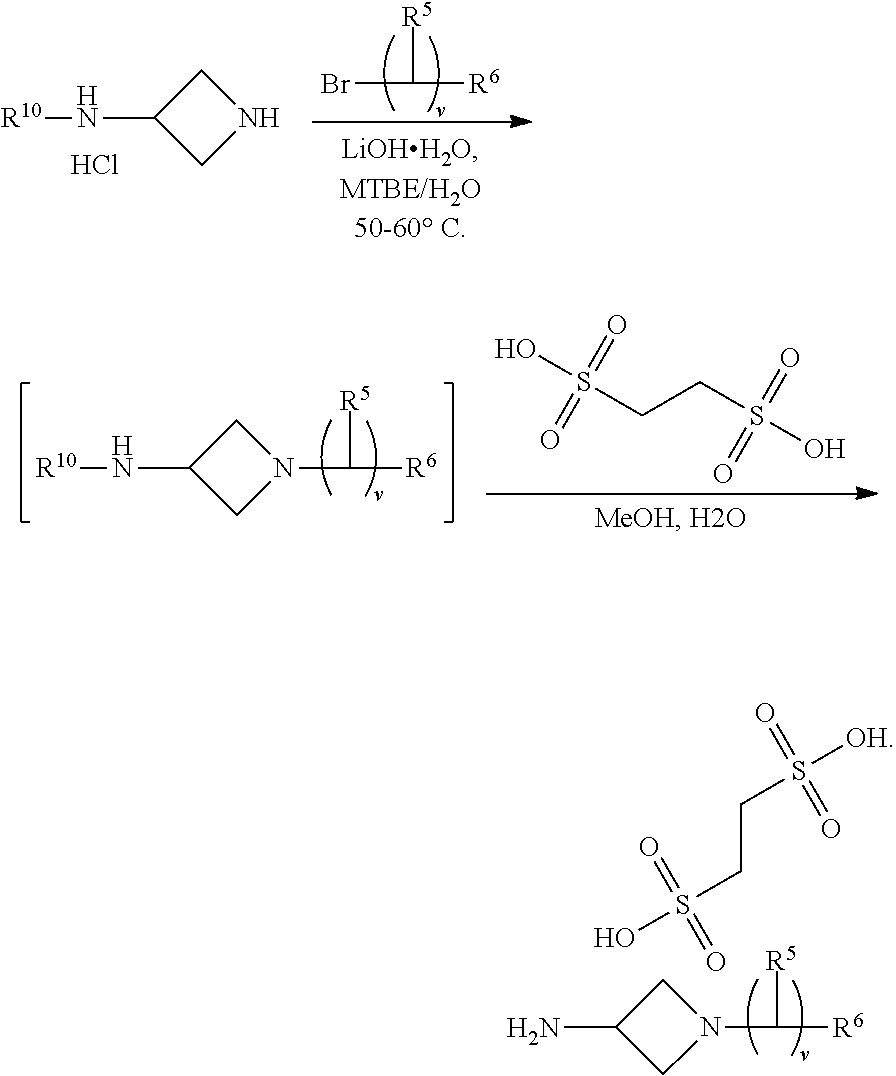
[R10]NC1CNC1.Cl.BrC([R5])[R6].N1(C([R5])[R6])CC(N[R10])C1.C(CS(=O)(O)=O)S(=O)(O)=O.N1(C([R5])[R6])CC(N)C1.OS(=O)(=O)CCS(=O)([OH])=O
